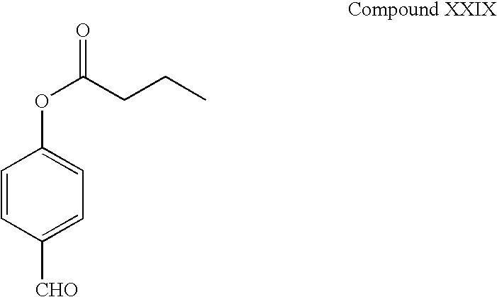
C1=CC([CHO])=CC=C1OC(CCC)=O
